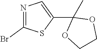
N1=C(Br)SC(C2(C)OCCO2)=C1
